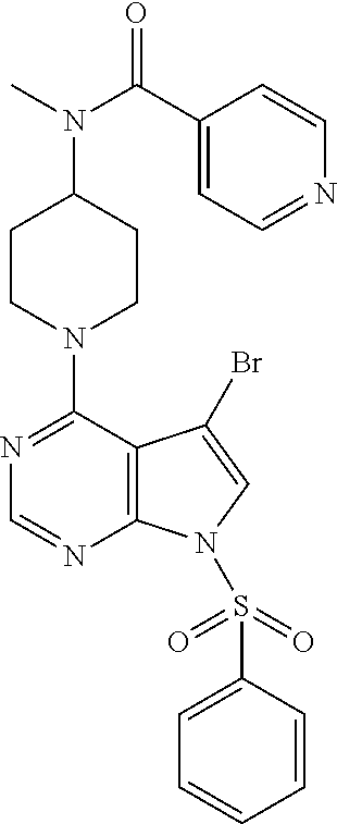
C12=C(C(N3CCC(N(C)C(C4=CC=NC=C4)=O)CC3)=NC=N1)C(Br)=CN2S(=O)(=O)C1=CC=CC=C1
